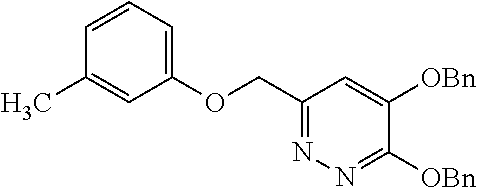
C(C1=NN=C([OBn])C([OBn])=C1)OC1=CC=CC(C)=C1
